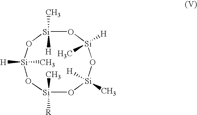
O1[Si]([R])(C)O[Si]([H])(C)O[Si](C)([H])O[Si]([H])(C)O[Si]1(C)[H]
